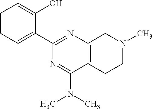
C1=CC=C(C2=NC3=C(C(N(C)C)=N2)CCN(C)C3)C(O)=C1
